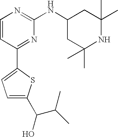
C1=CC(C2=CC=C(C(C(C)C)O)S2)=NC(NC2CC(C)(C)NC(C)(C)C2)=N1
